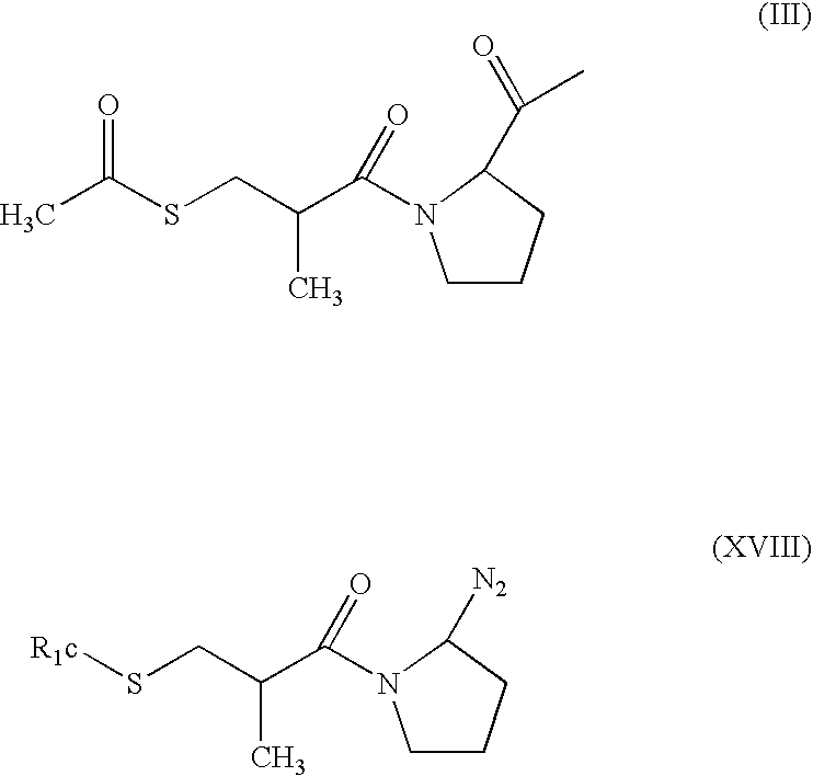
CC(SCC(C(N1CCCC1C(C)=O)=O)C)=O.[R1c]SCC(C(N1CCCC1[N2])=O)C
